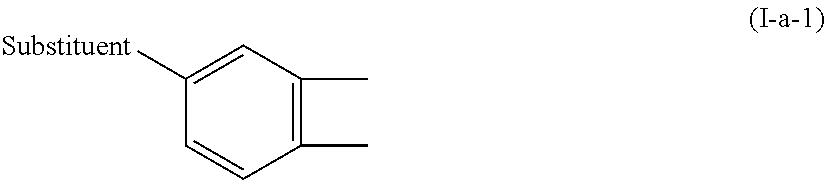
C1(C)=C(C)C=C([Substituent])C=C1
